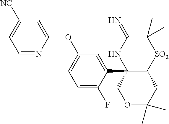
C12(C3=CC(OC4=CC([NC])=CC=N4)=CC=C3F)C(CC(C)(C)OC1)[SO2]C(C)(C)C(=N)N2
